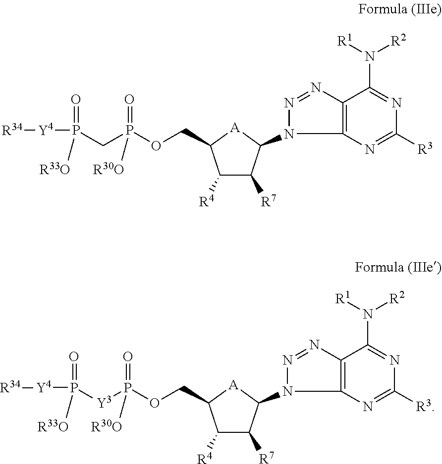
C1([R3])=NC2=C(N=NN2C2C([R7])C([R4])C(COP(CP(=O)([R33O])[Y4][R34])(=O)[R30O])[A]2)C(N([R1])[R2])=N1.C1([R3])=NC2=C(N=NN2C2C([R7])C([R4])C(COP([Y3]P(=O)([R33O])[Y4][R34])(=O)[R30O])[A]2)C(N([R1])[R2])=N1
